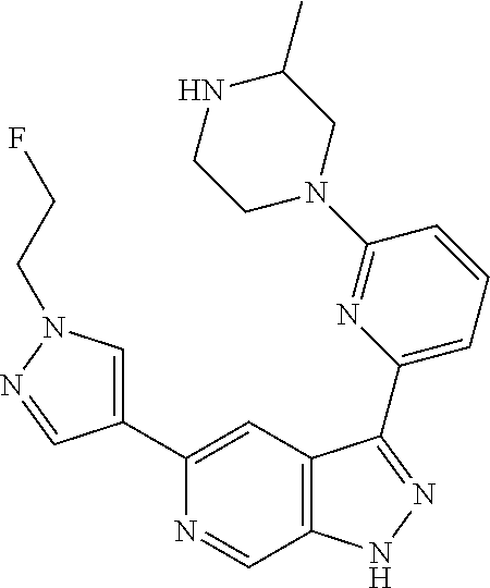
C1(C2=CN(CCF)N=C2)=CC2=C(C=N1)NN=C2C1=CC=CC(N2CC(C)NCC2)=N1
